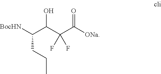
[BocHN]C(C(C(C(=O)[ONa])(F)F)O)CCC
